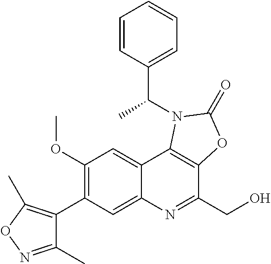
C1(C)=NOC(C)=C1C1=C(OC)C=C2C(=C1)N=C(CO)C1=C2N(C(C2=CC=CC=C2)C)C(=O)O1
